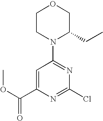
O(C(C1=CC(N2C(CC)COCC2)=NC(Cl)=N1)=O)C
